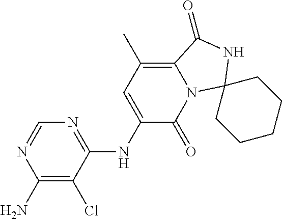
N1=C(NC2=CC(C)=C3N(C2=O)C2(NC3=O)CCCCC2)C(Cl)=C(N)N=C1
